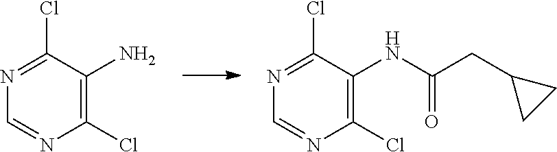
C1(Cl)=NC=NC(Cl)=C1NC(CC1CC1)=O.C1(Cl)=NC=NC(Cl)=C1N
